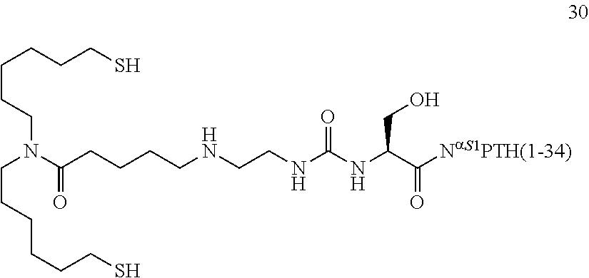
O=C(C(NC(=O)NCCNCCCCC(N(CCCCCCS)CCCCCCS)=O)CO)[NaS1PTH(1-34)]
